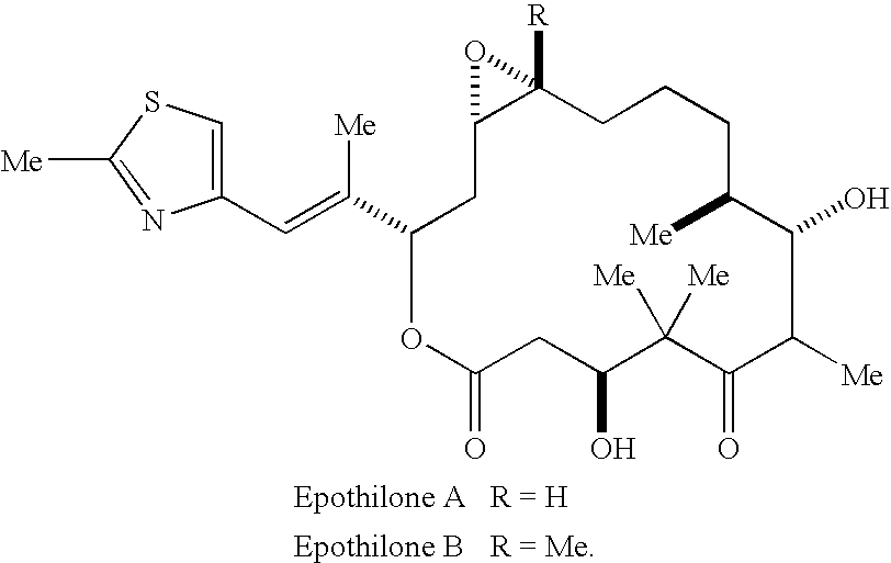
[Epothilone A].[Epothilone B].[R = H].[R = Me].C1(C(=CC2=CSC([Me])=N2)[Me])OC(=O)CC(O)C([Me])([Me])C(=O)C([Me])C(O)C([Me])CCCC2([R])C(C1)O2
